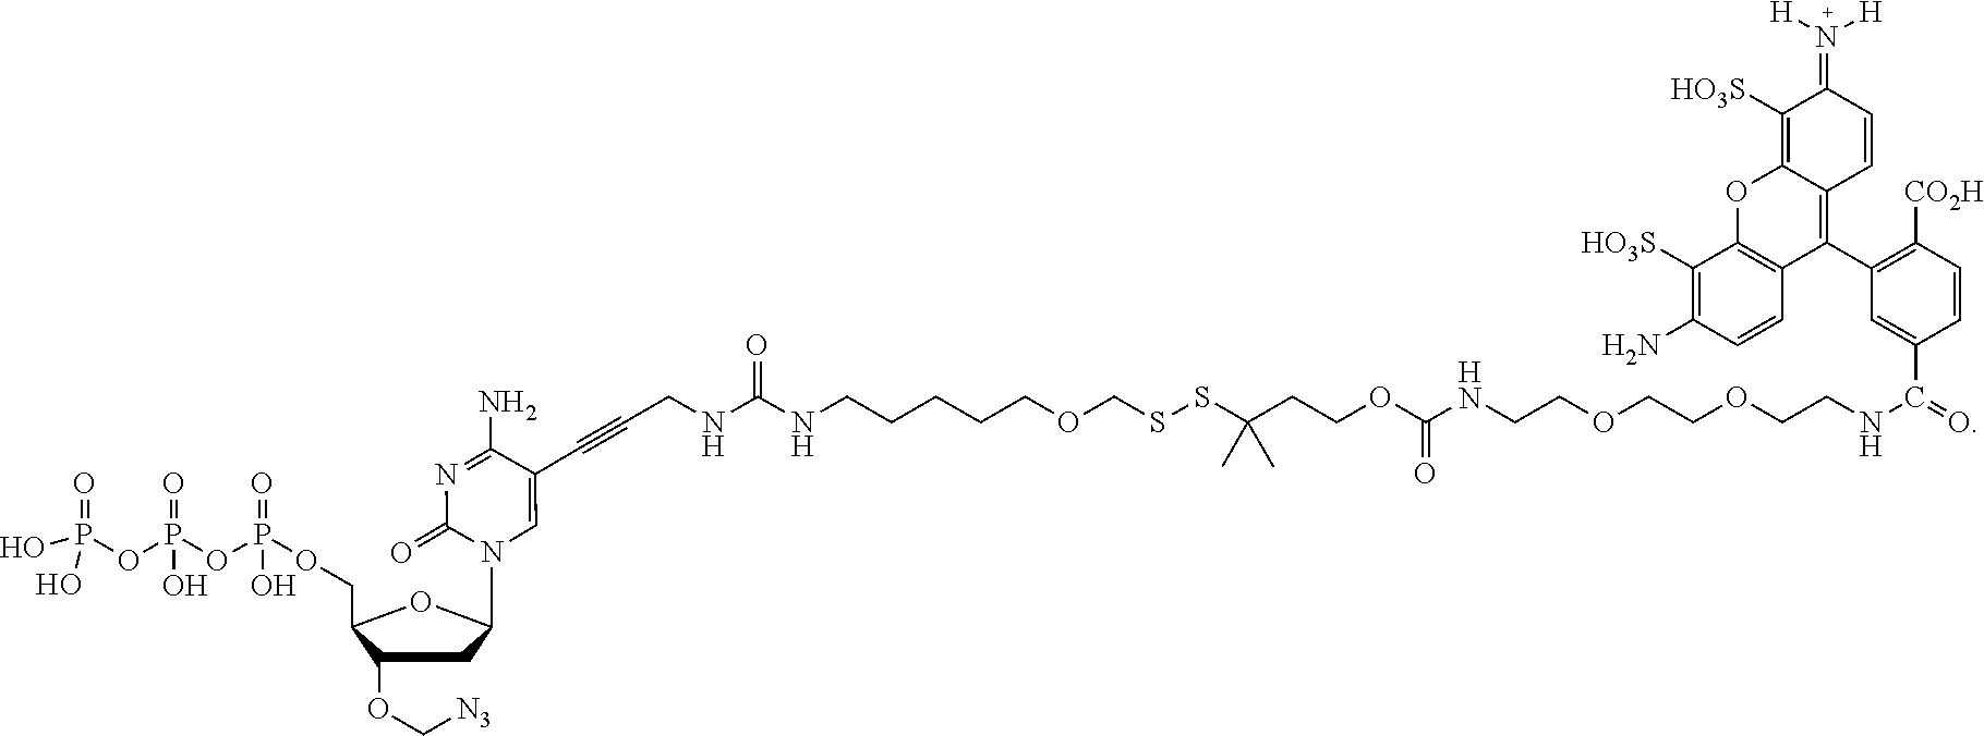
C1(OC[N3])CC(N2C=C(C#CCNC(NCCCCCOCSSC(CCOC(NCCOCCOCCNC(=O)C3=CC(C4=C5C(=C([HO3S])C(=N([H])[H])C=C5)OC5=C4C=CC(N)=C5[HO3S])=C([CO2H])C=C3)=O)(C)C)=O)C(N)=NC2=O)OC1COP(=O)(O)OP(=O)(O)OP(=O)(O)O
